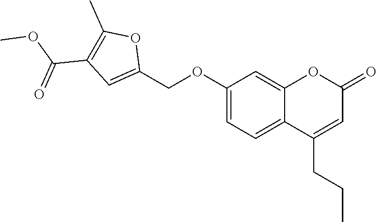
C1(OCC2=CC(C(OC)=O)=C(C)O2)=CC=C2C(=C1)OC(=O)C=C2CCC
